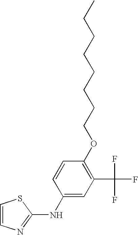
C1=CN=C(NC2=CC(C(F)(F)F)=C(OCCCCCCCC)C=C2)S1
